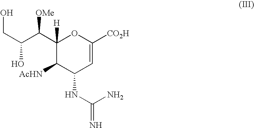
OCC(O)C(C1([H])C([AcHN])C(NC(=N)N)C=C([CO2H])O1)[OMe]
